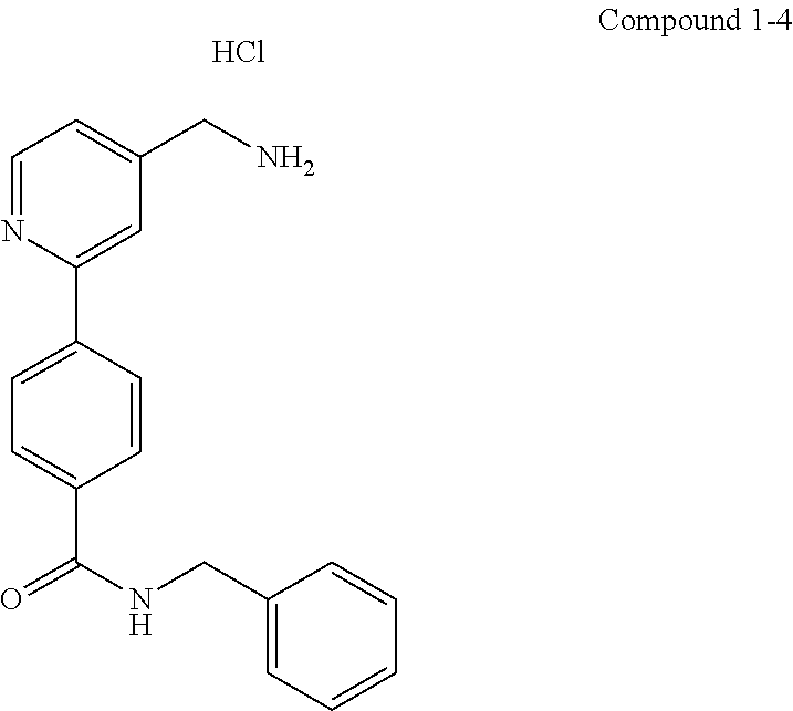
C1=NC(C2=CC=C(C(NCC3=CC=CC=C3)=O)C=C2)=CC(CN)=C1.Cl
